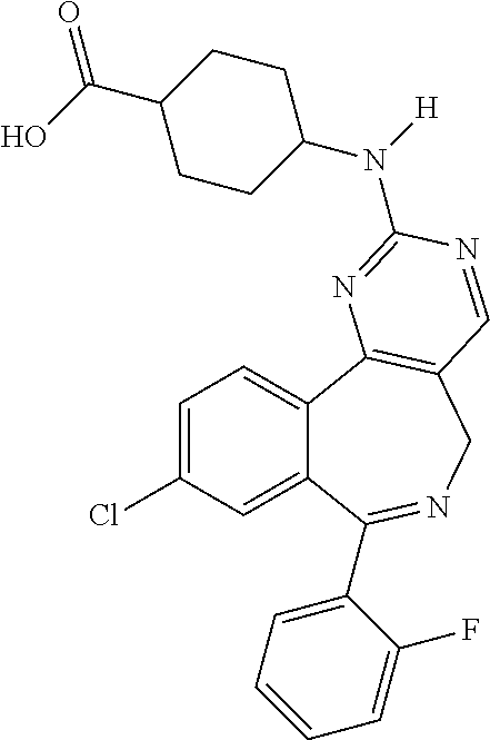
C1=C(Cl)C=C2C(=C1)C1=C(CN=C2C2=CC=CC=C2F)C=NC(N(C2CCC(C(O)=O)CC2)[H])=N1
